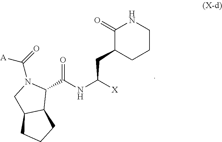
C1(C(NC([X])CC2CCCNC2=O)=O)N(C(=O)[A])CC2C1CCC2
